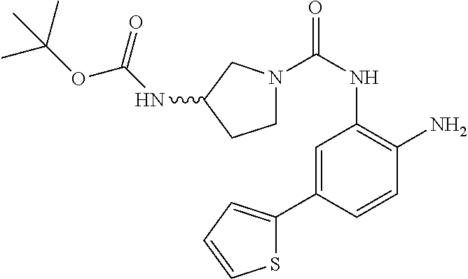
N1(C(NC2=C(N)C=CC(C3=CC=CS3)=C2)=O)CCC(NC(OC(C)(C)C)=O)C1
